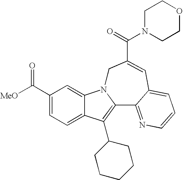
C12=CC=C(C([MeO])=O)C=C1N1C(=C2C2CCCCC2)C2=NC=CC=C2C=C(C(=O)N2CCOCC2)C1
